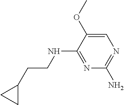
C1=C(OC)C(NCCC2CC2)=NC(N)=N1
